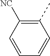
C1(C)=C([NC])C=CC=C1
